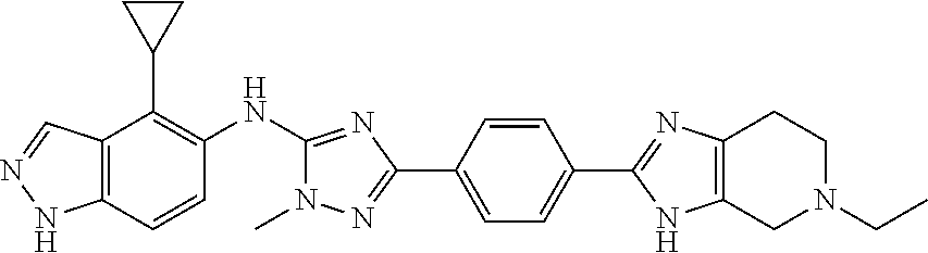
C12=C(C=CC(NC3=NC(C4=CC=C(C5=NC6=C(N5)CN(CC)CC6)C=C4)=NN3C)=C1C1CC1)NN=C2
